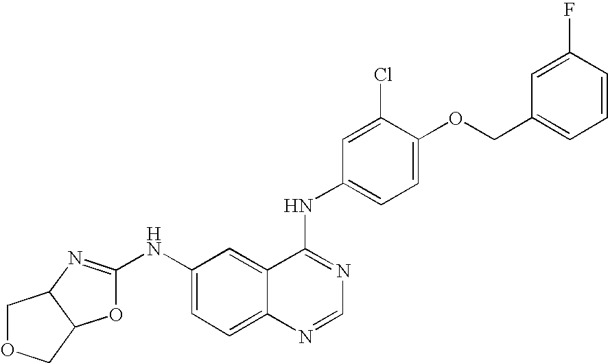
O(C1=CC=C(NC2=NC=NC3=CC=C(NC4=NC5C(O4)COC5)C=C23)C=C1Cl)CC1=CC=CC(F)=C1
